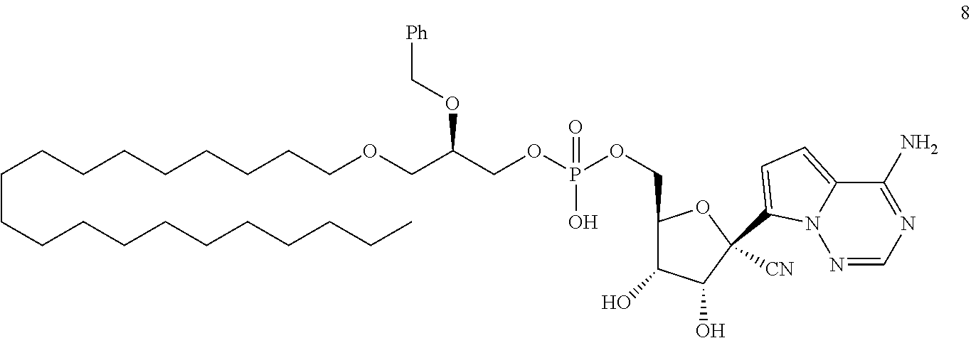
C(CCCCCCCCCCCCCCCCOCC(COP(OCC1C(O)C(O)C(C2=CC=C3C(N)=NC=NN32)([CN])O1)(=O)O)OC[Ph])CCC
